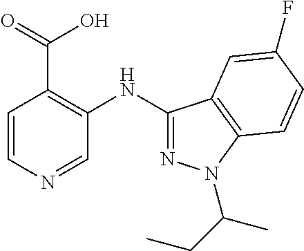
O=C(O)C1=C(NC2=NN(C(CC)C)C3=C2C=C(F)C=C3)C=NC=C1
